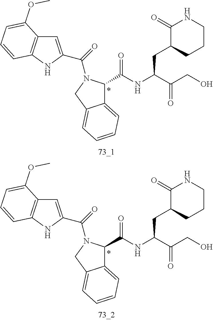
C1=C(C(=O)N2C(C(=O)NC(CC3C(=O)NCCC3)C(=O)CO)C3=CC=CC=C3C2)NC2=C1C(OC)=CC=C2.C1=C(C(=O)N2C(C(=O)NC(CC3C(=O)NCCC3)C(=O)CO)C3=CC=CC=C3C2)NC2=C1C(OC)=CC=C2
